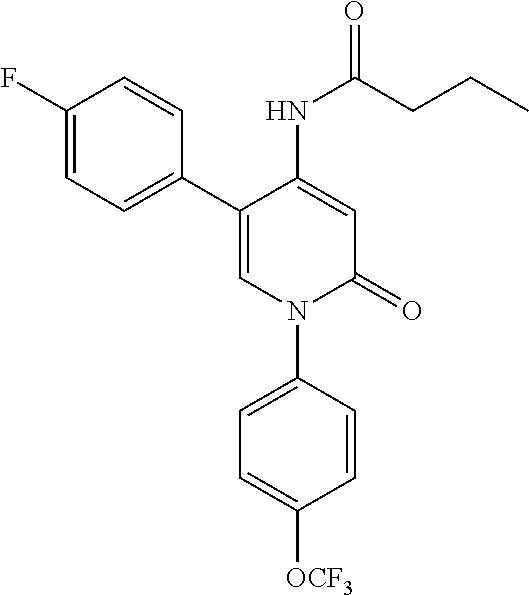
C1=C(NC(=O)CCC)C(C2=CC=C(F)C=C2)=CN(C2=CC=C([OCF3])C=C2)C1=O
